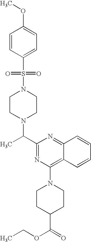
C1(C(C)N2CCN(S(=O)(=O)C3=CC=C(OC)C=C3)CC2)=NC(N2CCC(C(=O)OCC)CC2)=C2C(=N1)C=CC=C2
